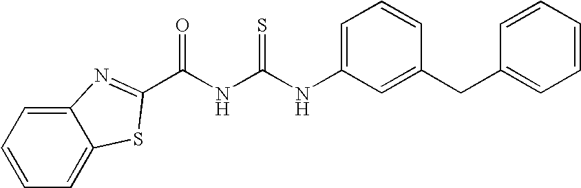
C12=CC=CC=C1SC(C(NC(NC1=CC=CC(CC3=CC=CC=C3)=C1)=S)=O)=N2
